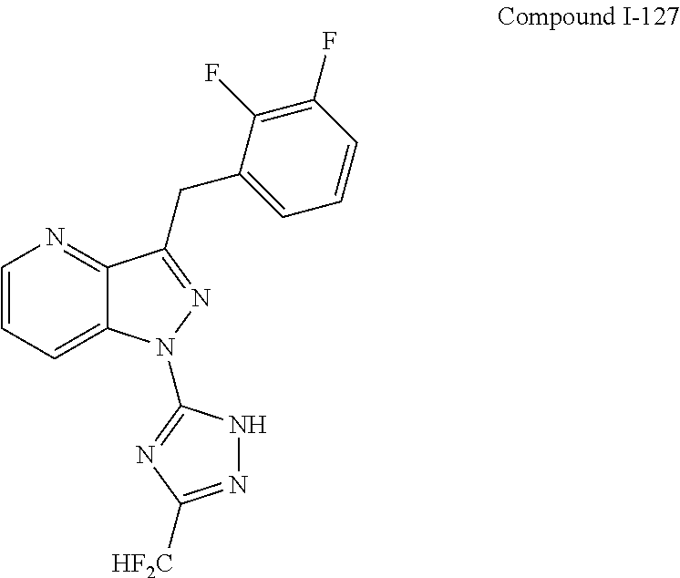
C1=CC=C2C(=N1)C(CC1=CC=CC(F)=C1F)=NN2C1=NC([HF2C])=NN1
